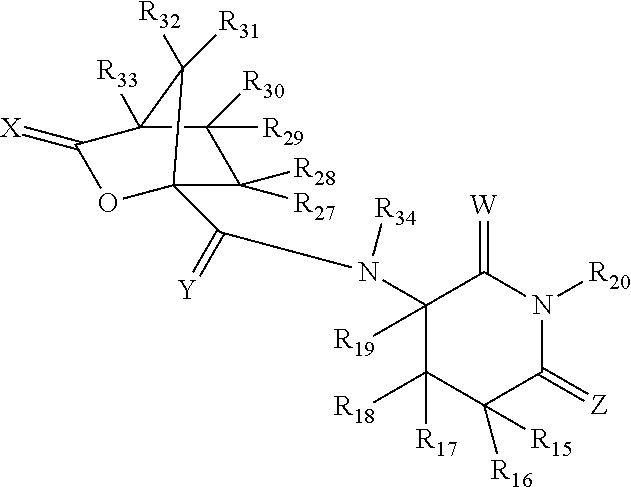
C12([R33])C([R29])([R30])C([R28])([R27])C(C(=[Y])N([R34])C3([R19])C([R18])([R17])C([R16])([R15])C(=[Z])N([R20])C3=[W])(OC1=[X])C2([R31])[R32]
